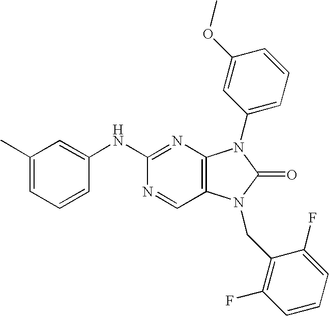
C1(C)=CC=CC(NC2=NC3=C(C=N2)N(CC2=C(F)C=CC=C2F)C(=O)N3C2=CC=CC(OC)=C2)=C1
